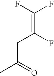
C(C(=O)C)C(=C(F)F)F
